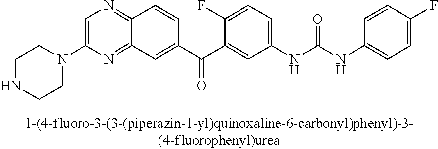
C1(N2CCNCC2)=CN=C2C(=N1)C=C(C(=O)C1=CC(NC(=O)NC3=CC=C(F)C=C3)=CC=C1F)C=C2
